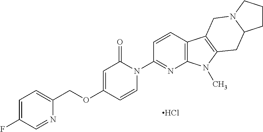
Cl.C1=CN(C2=NC3=C(C=C2)C2=C(N3C)CC3N(C2)CCC3)C(=O)C=C1OCC1=CC=C(F)C=N1
